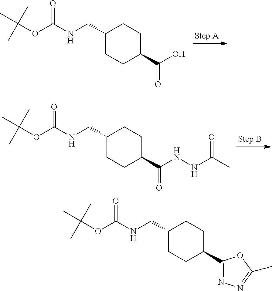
C(NC(OC(C)(C)C)=O)C1CCC(C(O)=O)CC1.C(NC(OC(C)(C)C)=O)C1CCC(C2=NN=C(C)O2)CC1.C(NC(OC(C)(C)C)=O)C1CCC(C(NNC(C)=O)=O)CC1
